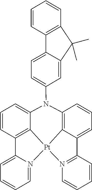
C12=C3C(=CC=C1)C1=N([Pt]34C3=C(C=CC=C3N2C2=CC=C3C(=C2)C(C)(C)C2=C3C=CC=C2)C2=CC=CC=N24)C=CC=C1
